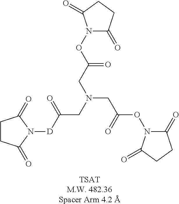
C1CC(=O)N([D]C(=O)CN(CC(=O)ON2C(=O)CCC2=O)CC(=O)ON2C(=O)CCC2=O)C1=O
